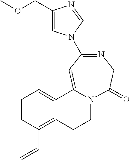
C1(COC)=CN(C2=NCC(=O)N3CCC4=C(C=C)C=CC=C4C3=C2)C=N1
